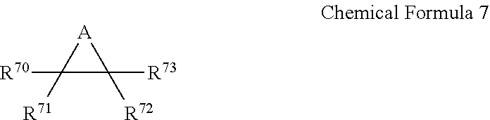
[R70]C1([R71])C([R73])([R72])[A]1
